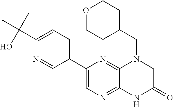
C(C1=CC=C(C2=CN=C3C(=N2)N(CC2CCOCC2)CC(=O)N3)C=N1)(C)(C)O
